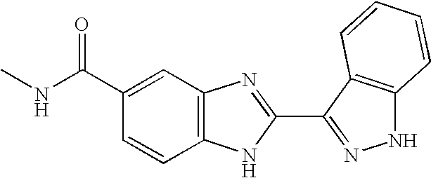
N(C(C1=CC2=C(C=C1)NC(C1=NNC3=C1C=CC=C3)=N2)=O)C
